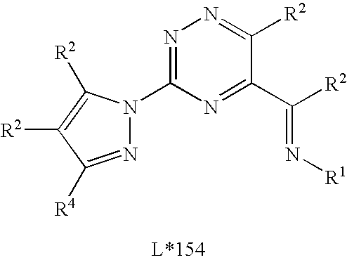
N1=C(N2N=C([R4])C([R2])=C2[R2])N=C(C([R2])=N[R1])C([R2])=N1
